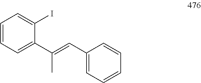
C1=CC=C(C(=CC2=CC=CC=C2)C)C(I)=C1
